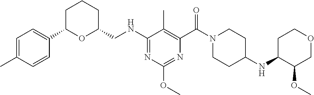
C1C(C2=CC=C(C)C=C2)OC(CNC2=NC(OC)=NC(C(N3CCC(NC4C(OC)COCC4)CC3)=O)=C2C)CC1
